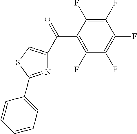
C1(F)=C(C(=O)C2=CSC(C3=CC=CC=C3)=N2)C(F)=C(F)C(F)=C1F
